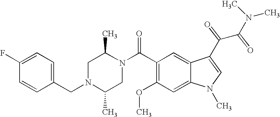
C1(F)=CC=C(CN2C(C)CN(C(C3=C(OC)C=C4C(=C3)C(C(C(N(C)C)=O)=O)=CN4C)=O)C(C)C2)C=C1
